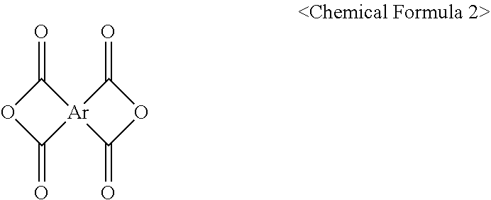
O=C1OC(=O)[Ar]12C(=O)OC2=O
